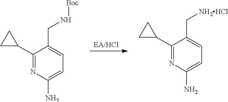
[EA/HCl].NC1=CC=C(C[NH2HCl])C(C2CC2)=N1.NC1=CC=C(CN[Boc])C(C2CC2)=N1
